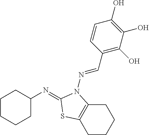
C1=CC(C=NN2C3=C(CCCC3)SC2=NC2CCCCC2)=C(O)C(O)=C1O
